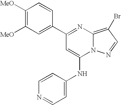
C1(C2=NC3=C(Br)C=NN3C(NC3=CC=NC=C3)=C2)=CC([MeO])=C([MeO])C=C1
